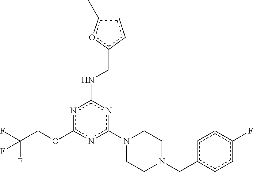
c1(N2CCN(Cc3ccc(F)cc3)CC2)nc(NCc2ccc(C)o2)nc(OCC(F)(F)F)n1
